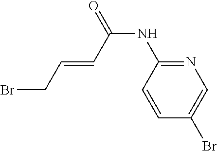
N1=C(NC(C=CCBr)=O)C=CC(Br)=C1
